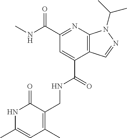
N1=C(C(=O)NC)C=C(C(=O)NCC2=C(C)C=C(C)NC2=O)C2=C1N(C(C)C)N=C2
